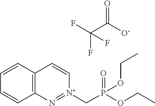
C12=C(C=CC=C1)C=C[N+](CP(OCC)(=O)OCC)=N2.O=C(C(F)(F)F)[O-]
